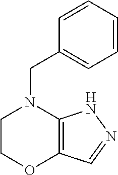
C1=CC=CC(CN2CCOC3=C2NN=C3)=C1
